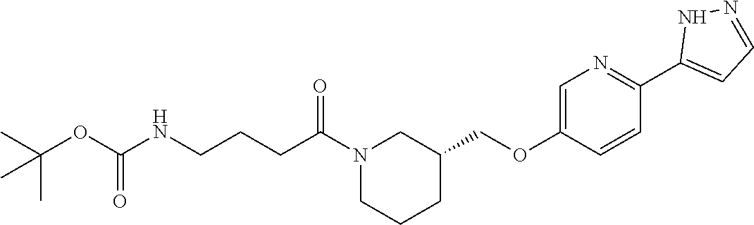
N1(C(CCCNC(OC(C)(C)C)=O)=O)CCCC(COC2=CN=C(C3=CC=NN3)C=C2)C1
